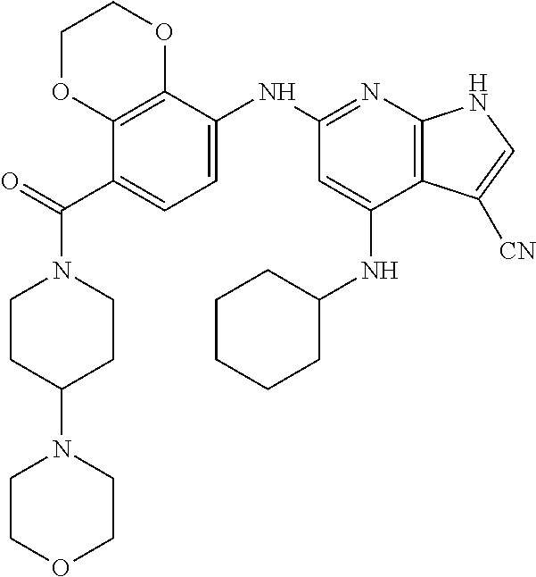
C12=C(C(NC3=NC4=C(C(NC5CCCCC5)=C3)C([CN])=CN4)=CC=C1C(=O)N1CCC(N3CCOCC3)CC1)OCCO2
